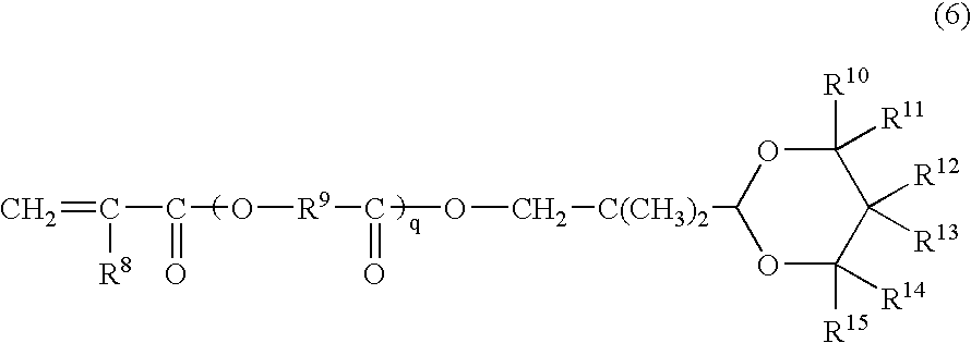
C=C(C(O[R9]C(OC[C(CH3)2]C1OC([R15])([R14])C([R12])([R13])C([R10])([R11])O1)=O)=O)[R8]
